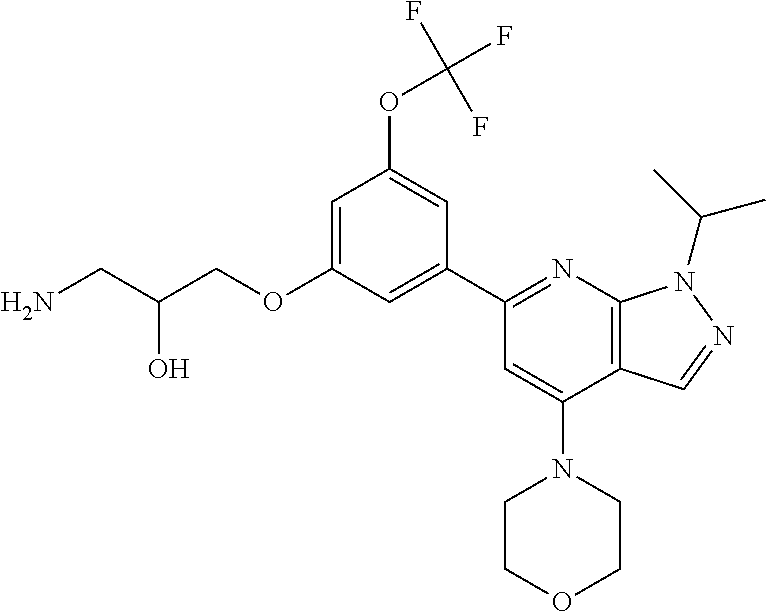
C(O)(CN)COC1=CC(OC(F)(F)F)=CC(C2=NC3=C(C(N4CCOCC4)=C2)C=NN3C(C)C)=C1
